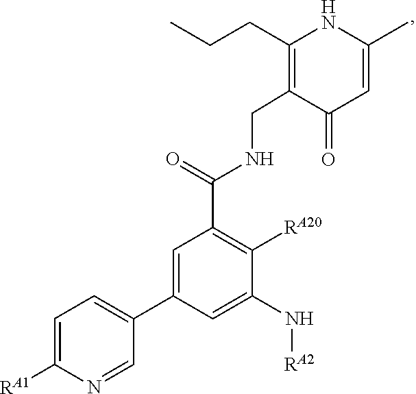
C1(CNC(C2=C([RA20])C(N[RA2])=CC(C3=CC=C([RA1])N=C3)=C2)=O)=C(CCC)NC(C)=CC1=O
